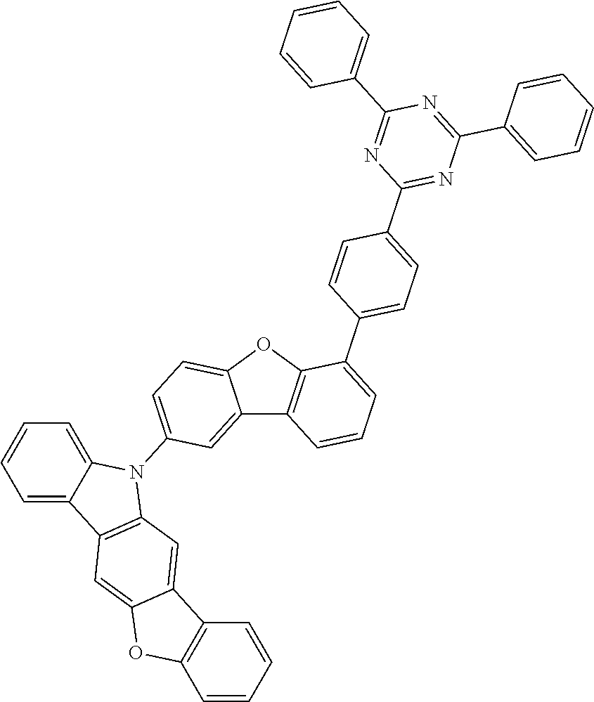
C12=CC(N3C4=CC=CC=C4C4=C3C=C3C(=C4)OC4=C3C=CC=C4)=CC=C1OC1=C2C=CC=C1C1=CC=C(C2=NC(C3=CC=CC=C3)=NC(C3=CC=CC=C3)=N2)C=C1
